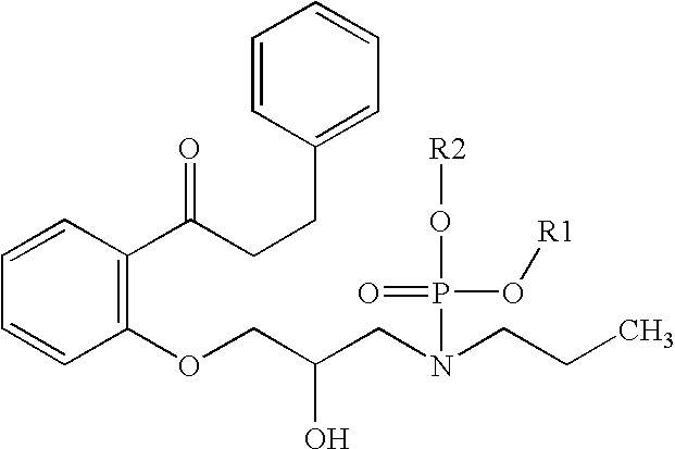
C1=CC(C(CCC2=CC=CC=C2)=O)=C(OCC(CN(CCC)P(=O)(O[R1])O[R2])O)C=C1
